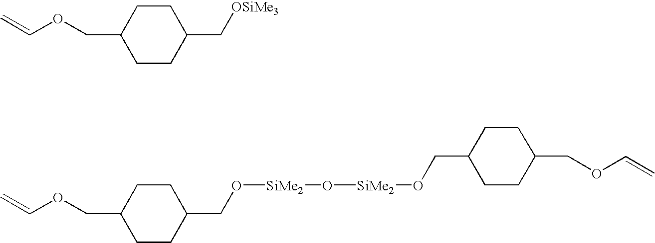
C1CC(C[OSiMe3])CCC1COC=C.C1CC(CO[SiMe2]O[SiMe2]OCC2CCC(COC=C)CC2)CCC1COC=C
